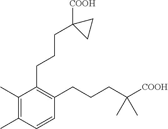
C1(C)=C(C)C(CCCC2([COOH])CC2)=C(CCCC(C)(C)[COOH])C=C1
